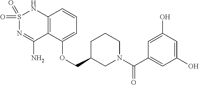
C12=C(C(OCC3CN(C(C4=CC(O)=CC(O)=C4)=O)CCC3)=CC=C1)C(N)=NS(=O)(=O)N2
